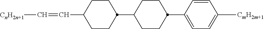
C1(C2CCC(C3CCC(C=C[CnH2n+1])CC3)CC2)=CC=C([CmH2m+1])C=C1
